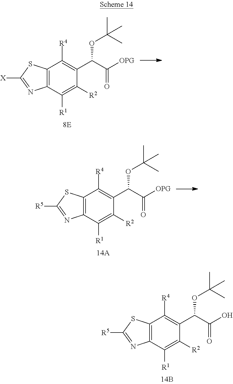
C12=C(C([R1])=C([R2])C(C(C([OPG])=O)OC(C)(C)C)=C1[R4])N=C([X])S2.C12=C(C([R1])=C([R2])C(C(C([OPG])=O)OC(C)(C)C)=C1[R4])N=C([R5])S2.C12=C(C([R1])=C([R2])C(C(C(O)=O)OC(C)(C)C)=C1[R4])N=C([R5])S2
